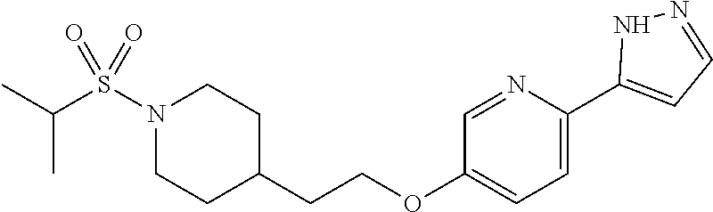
C1=C(C2=CC=NN2)N=CC(OCCC2CCN(S(C(C)C)(=O)=O)CC2)=C1
